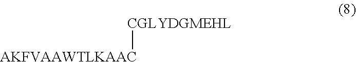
[AKFVAAWTLKAAC][CGLYDGMEHL]
